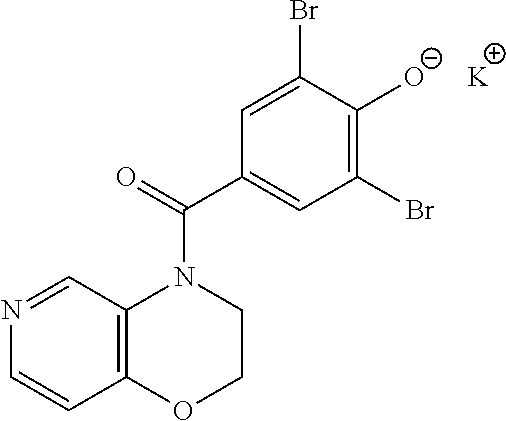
N1=CC2=C(C=C1)OCCN2C(C1=CC(Br)=C([O-])C(Br)=C1)=O.[K]
